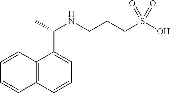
C12=C(C=CC=C1C(C)NCCCS(O)(=O)=O)C=CC=C2
